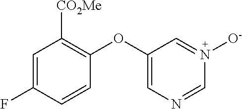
C1=C(F)C=CC(OC2=CN=CN([O-])=C2)=C1[CO2Me]
